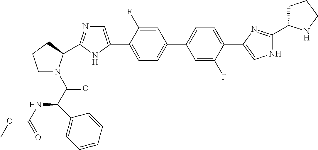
C1=C(F)C(C2=CN=C(C3N(C(C(C4=CC=CC=C4)NC(OC)=O)=O)CCC3)N2)=CC=C1C1=CC=C(C2=CNC(C3CCCN3)=N2)C(F)=C1
